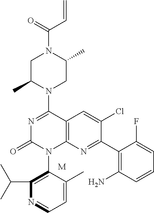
C12=C(N=C(C3=C(N)C=CC=C3F)C(Cl)=C1)N(C1=C(C(C)C)N=CC=C1C)C(=O)N=C2N1CC(C)N(C(C=C)=O)CC1C.[M]
